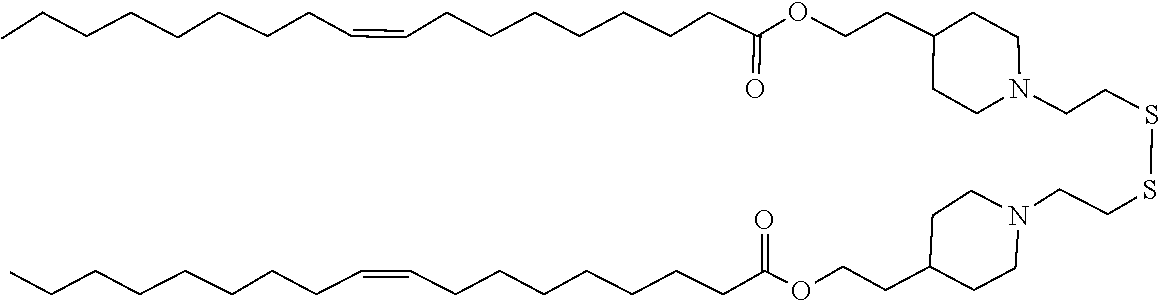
C(C=CCCCCCCCC)CCCCCCC(=O)OCCC1CCN(CCSSCCN2CCC(CCOC(CCCCCCCC=CCCCCCCCC)=O)CC2)CC1
